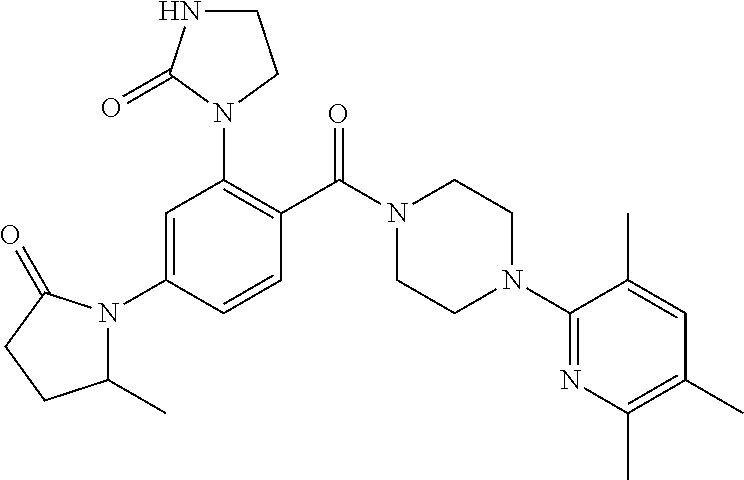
C1=C(N2C(C)CCC2=O)C=CC(C(N2CCN(C3=NC(C)=C(C)C=C3C)CC2)=O)=C1N1CCNC1=O
